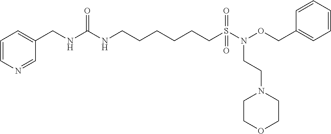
C1=NC=CC=C1CNC(NCCCCCCS(=O)(=O)N(OCC1=CC=CC=C1)CCN1CCOCC1)=O
